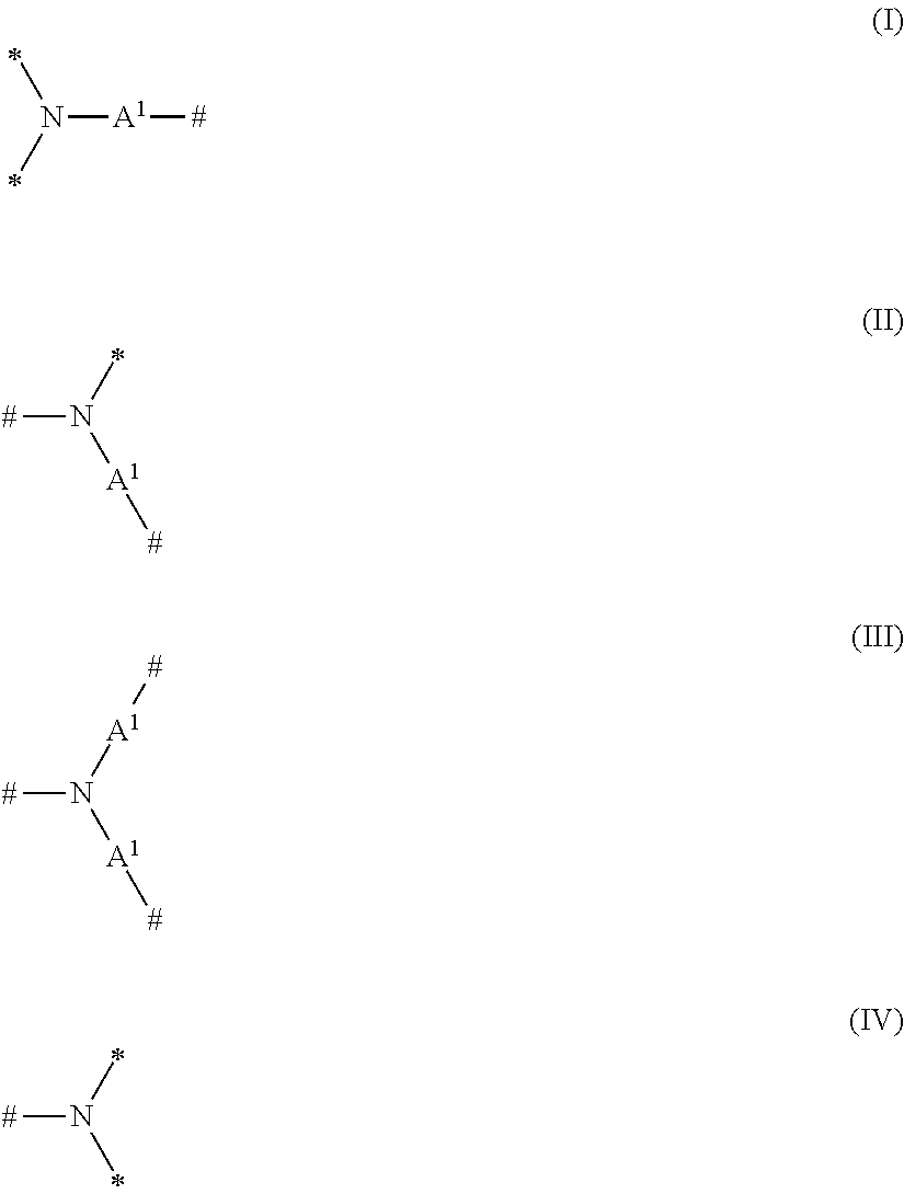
N(C)(C)[A1][#].[#]N([A1][#])C.[#]N([A1][#])[A1][#].[#]N(C)C
